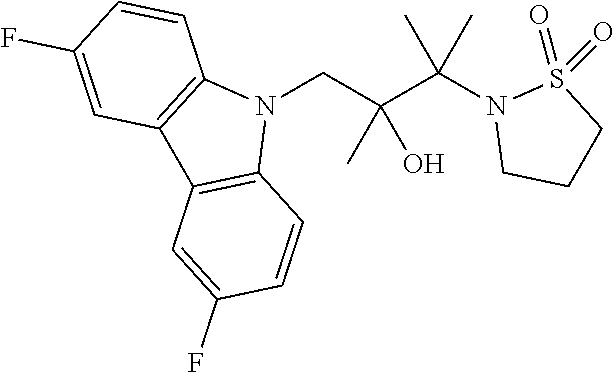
N1(CC(C(N2CCCS2(=O)=O)(C)C)(O)C)C2=C(C3=C1C=CC(F)=C3)C=C(F)C=C2
